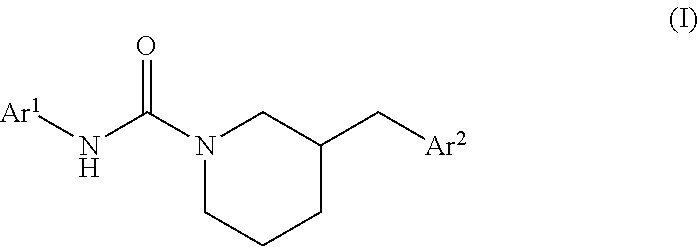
N1(C(N[Ar1])=O)CCCC(C[Ar2])C1
